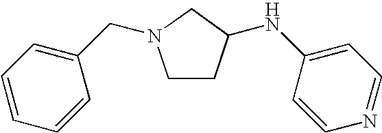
C1=CC=C(CN2CCC(NC3=CC=NC=C3)C2)C=C1
